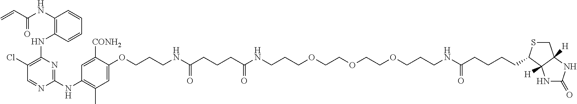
C1(NC(C=C)=O)=C(NC2=C(Cl)C=NC(NC3=C(C)C=C(OCCCNC(CCCC(NCCCOCCOCCOCCCNC(CCCCC4SCC5([H])C4([H])NC(=O)N5)=O)=O)=O)C([CONH2])=C3)=N2)C=CC=C1
